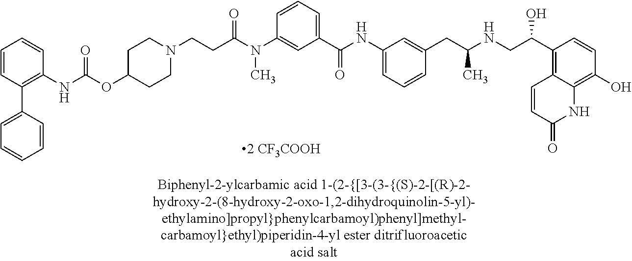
N(C)(C(CCN1CCC(OC(NC2=C(C3=CC=CC=C3)C=CC=C2)=O)CC1)=O)C1=CC(C(=O)NC2=CC=CC(CC(NCC(C3=C4C=CC(=O)NC4=C(O)C=C3)O)C)=C2)=CC=C1
